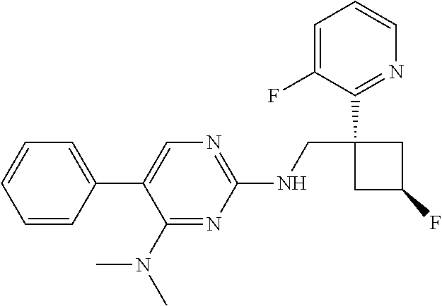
C1(N(C)C)=NC(NCC2(C3=NC=CC=C3F)CC(F)C2)=NC=C1C1=CC=CC=C1
